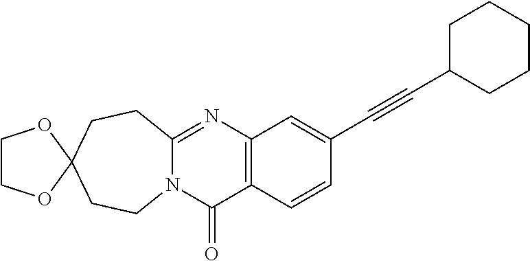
N12C(=NC3=C(C1=O)C=CC(C#CC1CCCCC1)=C3)CCC1(CC2)OCCO1
